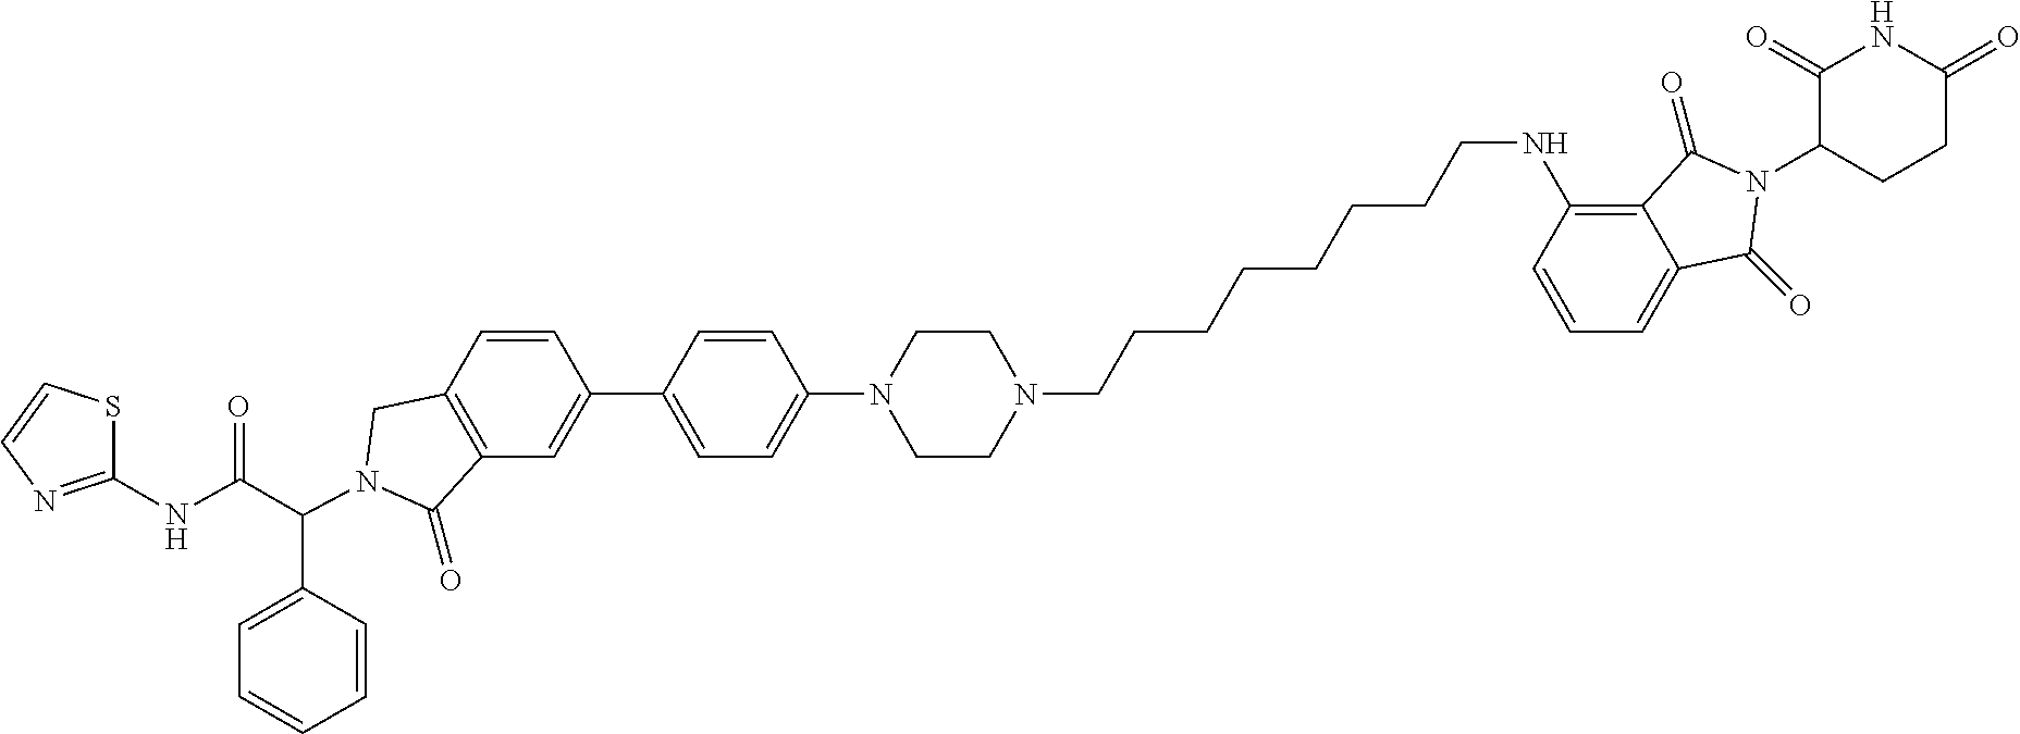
C1(C2=CC3=C(C=C2)CN(C(C2=CC=CC=C2)C(NC2=NC=CS2)=O)C3=O)=CC=C(N2CCN(CCCCCCCCNC3=C4C(=CC=C3)C(=O)N(C3CCC(=O)NC3=O)C4=O)CC2)C=C1
